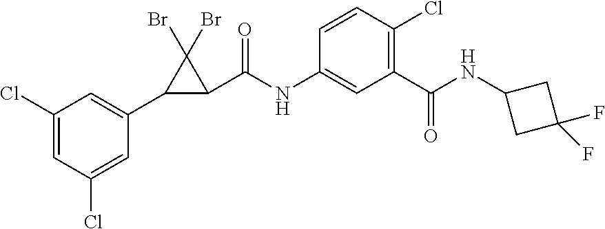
C1(Cl)=CC(Cl)=CC(C2C(C(NC3=CC(C(NC4CC(F)(F)C4)=O)=C(Cl)C=C3)=O)C2(Br)Br)=C1
